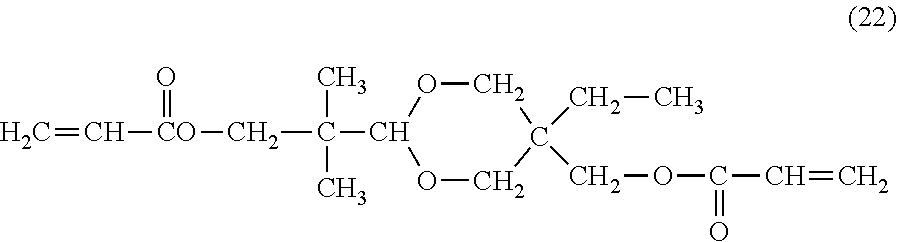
O1CC(CC)(COC(C=C)=O)COC1C(C[CO](C=C)=O)(C)C
